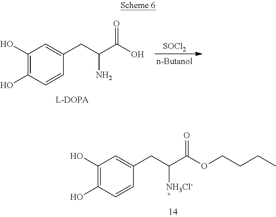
C1(O)=C(O)C=CC(CC(C(OCCCC)=O)[NH3Cl-])=C1.[SOCl2].C1(O)=C(O)C=CC(CC(C(O)=O)N)=C1
